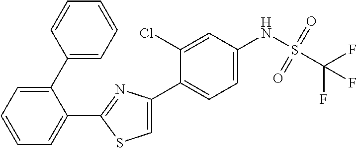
C1(C2=NC(C3=CC=C(NS(C(F)(F)F)(=O)=O)C=C3Cl)=CS2)=CC=CC=C1C1=CC=CC=C1
